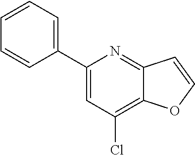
C1(C2=CC(Cl)=C3C(=N2)C=CO3)=CC=CC=C1
